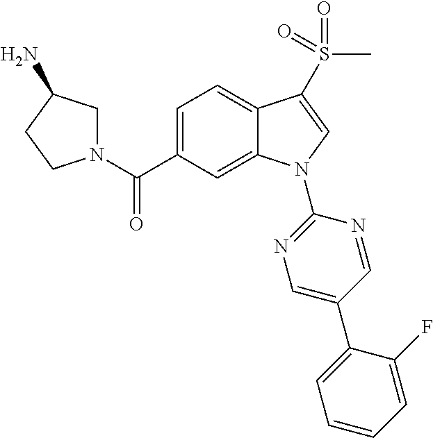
C(C1=CC=C2C(=C1)N(C1=NC=C(C3=CC=CC=C3F)C=N1)C=C2S(=O)(C)=O)(=O)N1CC(N)CC1
